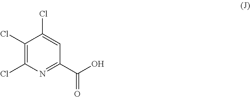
C1(Cl)=C(Cl)N=C(C(O)=O)C=C1Cl
